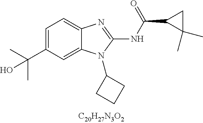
C1=C(C(C)(C)O)C=C2C(=C1)N=C(NC(C1C(C)(C)C1)=O)N2C1CCC1
